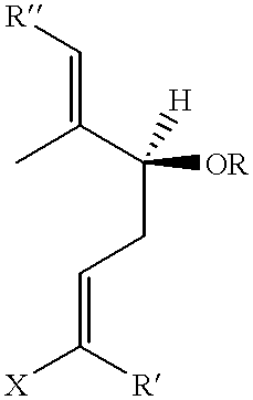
CC(C(CC=C([X])[R])([OR])[H])=C[R]
